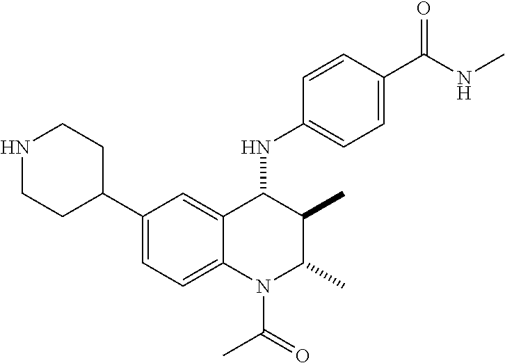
C1(C2CCNCC2)=CC=C2C(=C1)C(NC1=CC=C(C(NC)=O)C=C1)C(C)C(C)N2C(C)=O
